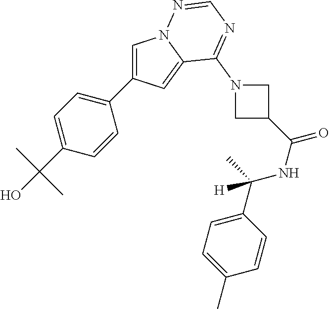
C1=C(C2=CC=C(C(O)(C)C)C=C2)C=C2N1N=CN=C2N1CC(C(=O)NC(C2=CC=C(C)C=C2)(C)[H])C1
